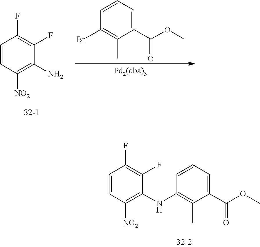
C1=CC([NO2])=C(N)C(F)=C1F.C1=CC=C(C(OC)=O)C(C)=C1Br.C1=CC([NO2])=C(NC2=C(C)C(C(OC)=O)=CC=C2)C(F)=C1F
